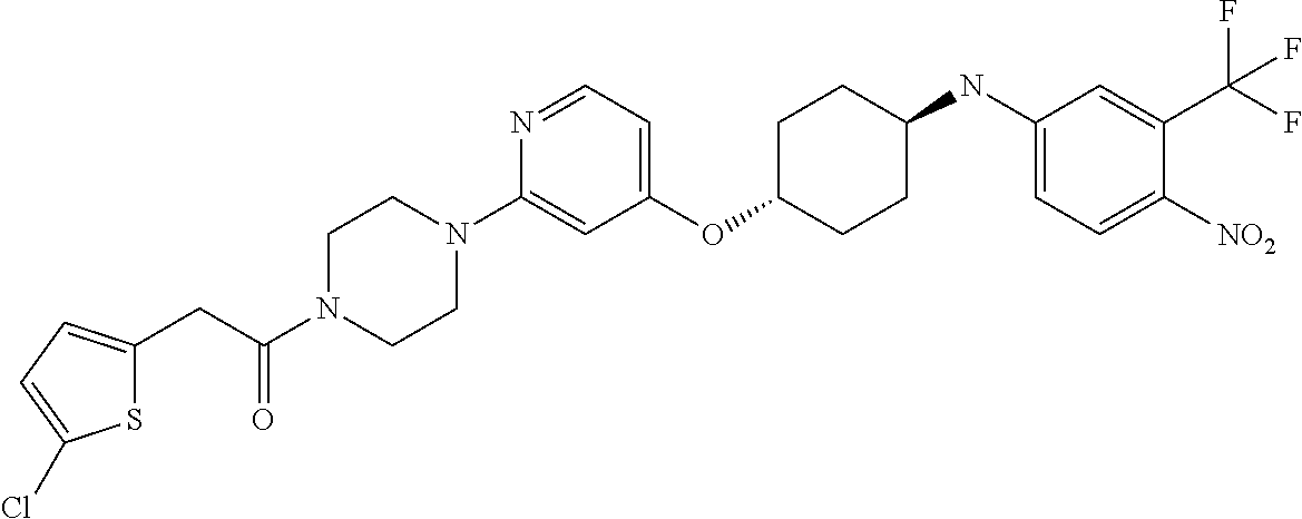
C1(OC2CCC(NC3=CC=C([NO2])C(C(F)(F)F)=C3)CC2)=CC=NC(N2CCN(C(CC3=CC=C(Cl)S3)=O)CC2)=C1
